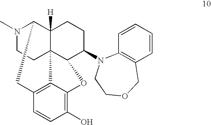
N1(C)CCC23C4([H])C1CC1=C2C(=C(O)C=C1)OC3C(N1C2=C(C=CC=C2)COCC1)CC4
